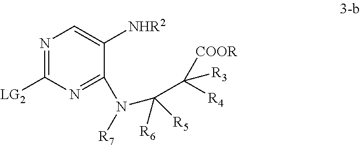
N1=C([LG2])N=C(N([R7])C(C([COOR])([R3])[R4])([R6])[R5])C([NHR2])=C1
